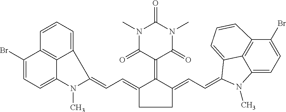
C1(=CC=C2C3=CC=CC4=C3C(=CC=C4Br)N2C)C(=C2C(=O)N(C)C(=O)N(C)C2=O)C(=CC=C2C3=CC=CC4=C3C(=CC=C4Br)N2C)CC1
